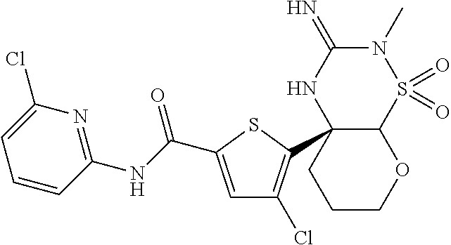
N1(C)C(=N)NC2(C3=C(Cl)C=C(C(=O)NC4=NC(Cl)=CC=C4)S3)C(S1(=O)=O)OCCC2
